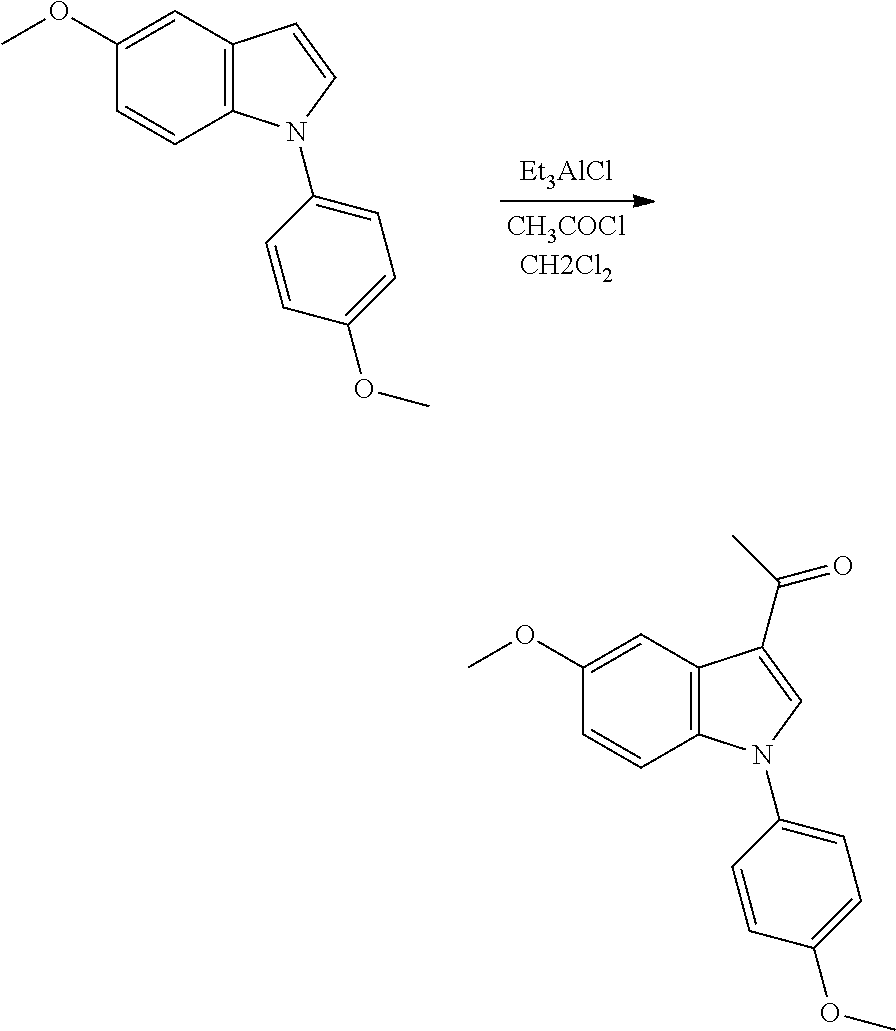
C1(OC)=CC2=C(C=C1)N(C1=CC=C(OC)C=C1)C=C2.C1(OC)=CC2=C(C=C1)N(C1=CC=C(OC)C=C1)C=C2C(C)=O
